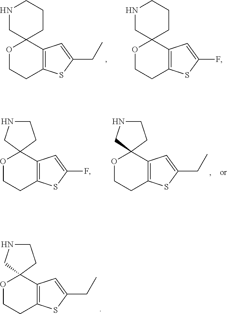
O1CCC2=C(C13CCCNC3)C=C(CC)S2.O1CCC2=C(C13CCCNC3)C=C(F)S2.O1CCC2=C(C13CCNC3)C=C(F)S2.O1CCC2=C(C13CCNC3)C=C(CC)S2.O1CCC2=C(C13CCNC3)C=C(CC)S2
